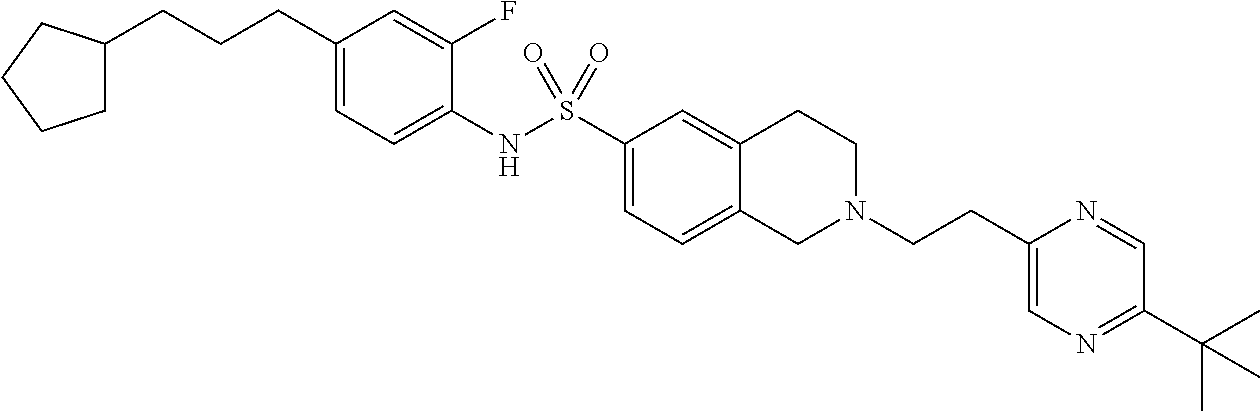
C1(CCCC2CCCC2)=CC=C(NS(C2=CC=C3C(=C2)CCN(CCC2=CN=C(C(C)(C)C)C=N2)C3)(=O)=O)C(F)=C1
